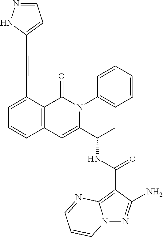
N12N=C(N)C(C(NC(C3=CC4=C(C(=O)N3C3=CC=CC=C3)C(C#CC3=CC=NN3)=CC=C4)C)=O)=C1N=CC=C2
